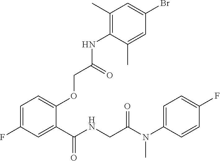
C1=C(F)C=C(C(NCC(N(C2=CC=C(F)C=C2)C)=O)=O)C(OCC(NC2=C(C)C=C(Br)C=C2C)=O)=C1
